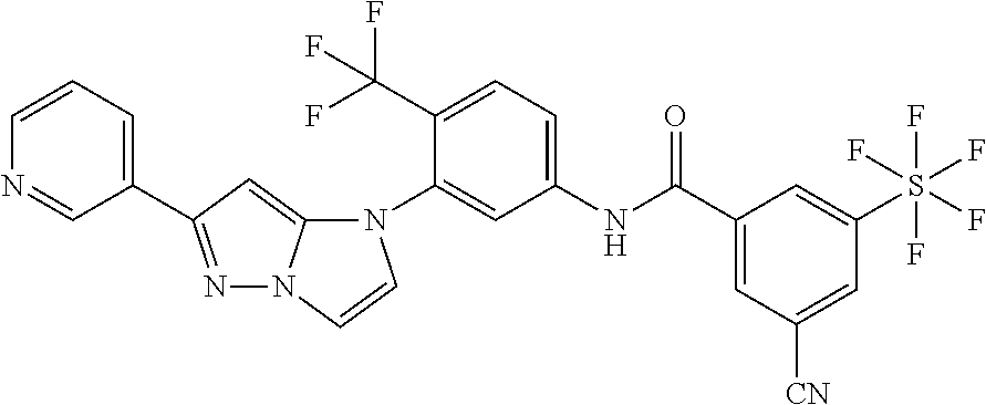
N1=C(C2=CC=CN=C2)C=C2N1C=CN2C1=CC(NC(C2=CC([CN])=CC(S(F)(F)(F)(F)F)=C2)=O)=CC=C1C(F)(F)F
